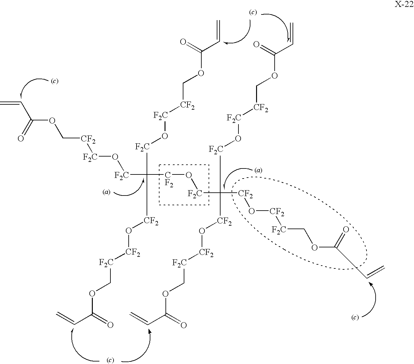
O([F2C]C([CF2]O[CF2][F2C]COC(C=C)=O)([CF2]O[CF2][F2C]COC(C=C)=O)[F2C]O[F2C][CF2]COC(C=C)=O)[CF2]C([F2C]O[F2C][CF2]COC(C=C)=O)([F2C]O[F2C][CF2]COC(C=C)=O)[CF2]O[CF2][F2C]COC(C=C)=O
